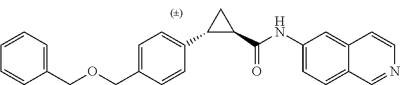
C1(COCC2=CC=C(C3C(C(NC4=CC=C5C(=C4)C=CN=C5)=O)C3)C=C2)=CC=CC=C1
